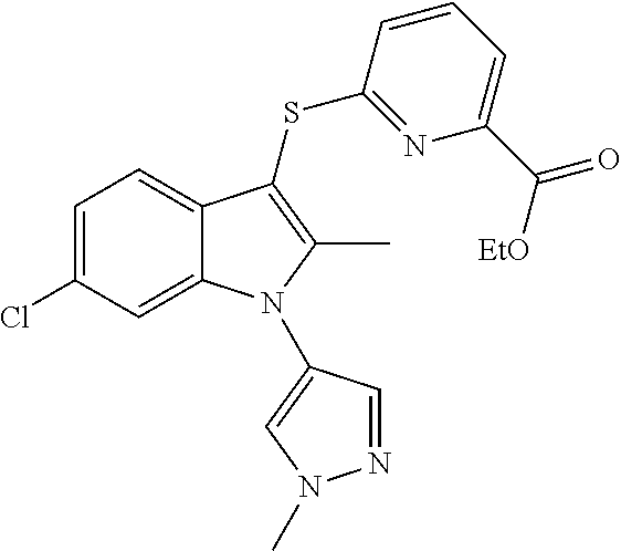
C1=C(Cl)C=C2C(=C1)C(SC1=NC(C([EtO])=O)=CC=C1)=C(C)N2C1=CN(C)N=C1
